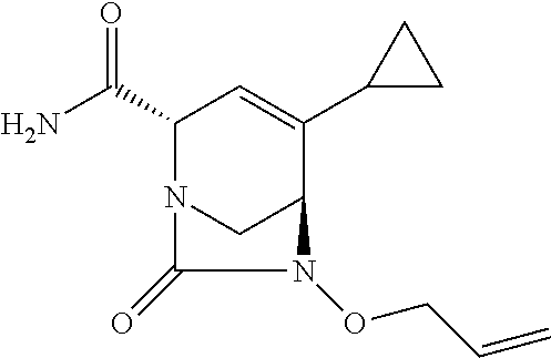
C1(C(N)=O)N2CC(C(C3CC3)=C1)N(OCC=C)C2=O
